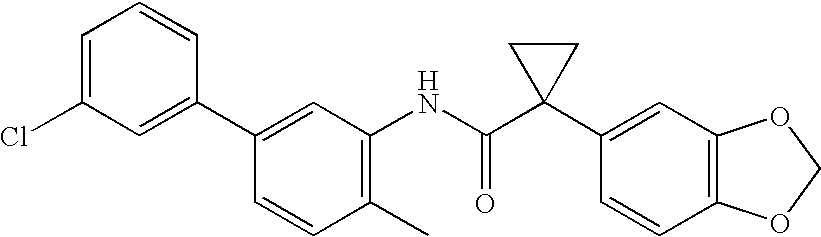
C1(NC(C2(C3=CC4=C(C=C3)OCO4)CC2)=O)=C(C)C=CC(C2=CC(Cl)=CC=C2)=C1
